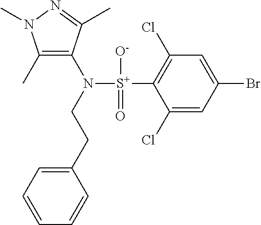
C1(C)=C(N([S+](C2=C(Cl)C=C(Br)C=C2Cl)([O-])=O)CCC2=CC=CC=C2)C(C)=NN1C
